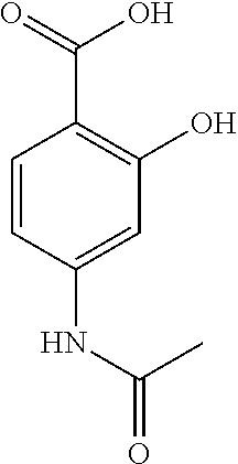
C1=CC(NC(=O)C)=CC(O)=C1C(=O)O
